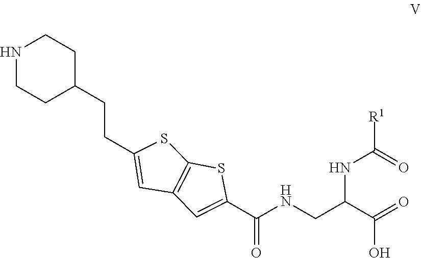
N(CC(C(=O)O)NC(=O)[R1])C(=O)C1=CC2=C(S1)SC(CCC1CCNCC1)=C2
